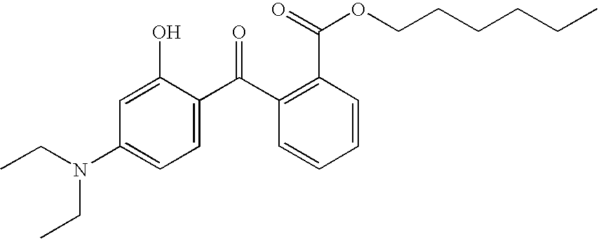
CCN(C1=CC=C(C(C2=C(C(=O)OCCCCCC)C=CC=C2)=O)C(O)=C1)CC
